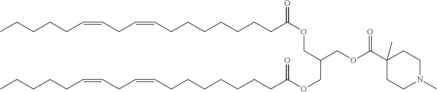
CCCCCC=CCC=CCCCCCCCC(OCC(COC(CCCCCCCC=CCC=CCCCCC)=O)COC(C1(C)CCN(C)CC1)=O)=O
